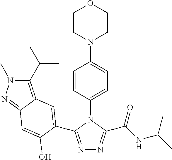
N1=C(C2=CC3=C(C(C)C)N(C)N=C3C=C2O)N(C2=CC=C(N3CCOCC3)C=C2)C(C(NC(C)C)=O)=N1
